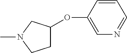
C1=CC(OC2CCN(C)C2)=CN=C1
